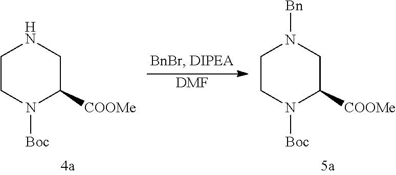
C1CN([Boc])C([COOMe])CN1.[DMF].C1CN([Boc])C([COOMe])CN1[Bn]
